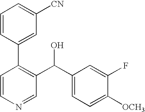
C1=CN=CC(C(C2=CC=C([OCH3])C(F)=C2)O)=C1C1=CC([CN])=CC=C1
